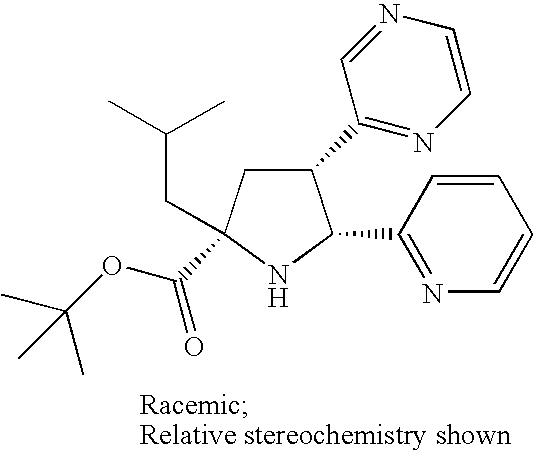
C1(C2=NC=CN=C2)CC(C(OC(C)(C)C)=O)(CC(C)C)NC1C1=NC=CC=C1
